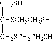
[CH2SH][CHSCH2CH2SH][CH2SCH2CH2SH]
